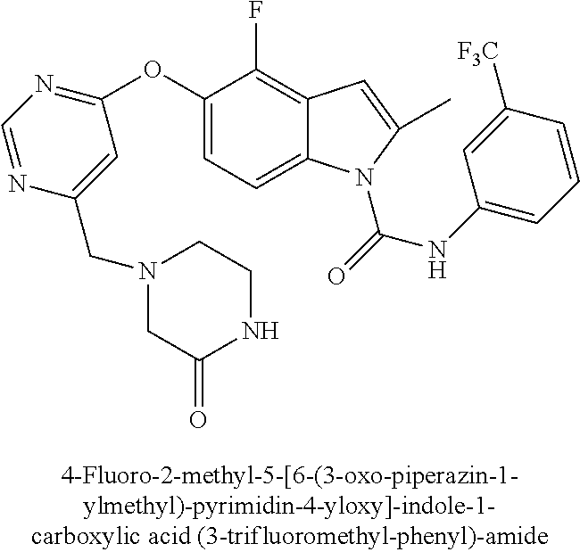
C1(OC2=NC=NC(CN3CC(=O)NCC3)=C2)=CC=C2C(=C1F)C=C(C)N2C(NC1=CC=CC([F3C])=C1)=O
